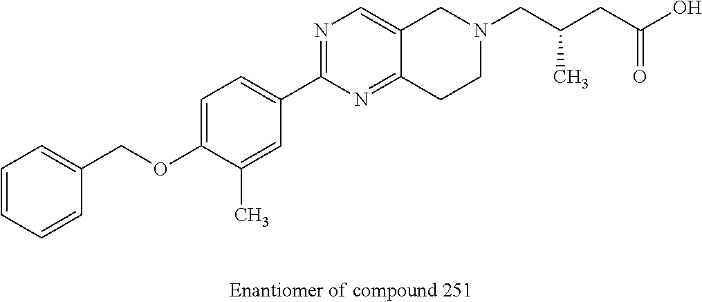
C1=CC=CC(COC2=CC=C(C3=NC=C4C(=N3)CCN(CC(CC(O)=O)C)C4)C=C2C)=C1
